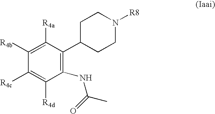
C1([R4b])=C([R4a])C(C2CCN([R8])CC2)=C(NC(=O)C)C([R4d])=C1[R4c]
